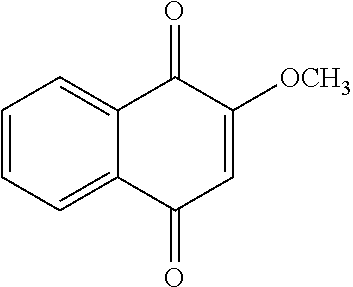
C1=CC=C2C(=C1)C(=O)C([OCH3])=CC2=O
